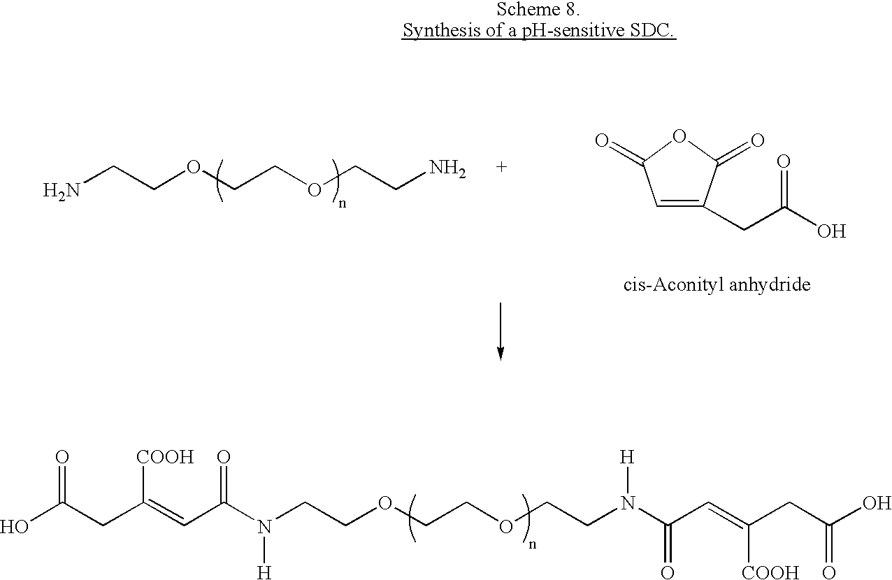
NCCOCCOCCN.C1=C(CC(O)=O)C(=O)OC1=O.OC(CC(=CC(N(CCOCCOCCN(C(C=C(CC(O)=O)[COOH])=O)[H])[H])=O)[COOH])=O
